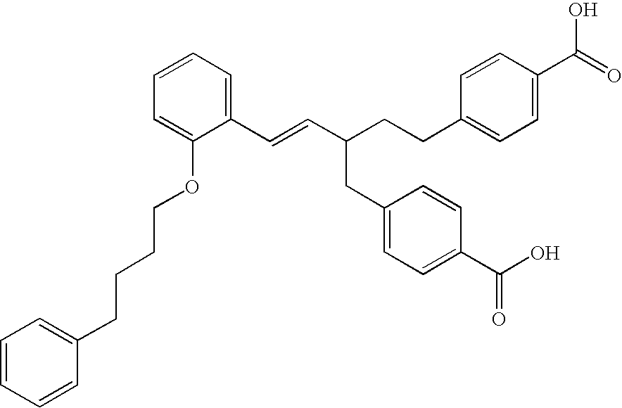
C1(C=CC(CC2=CC=C(C(=O)O)C=C2)CCC2=CC=C(C(O)=O)C=C2)=CC=CC=C1OCCCCC1=CC=CC=C1
